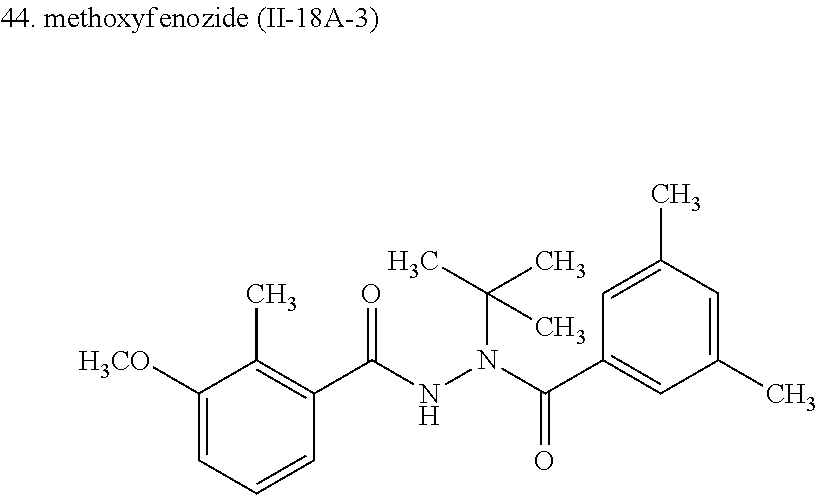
[H3CO]C1=CC=CC(C(NN(C(C)(C)C)C(C2=CC(C)=CC(C)=C2)=O)=O)=C1C
